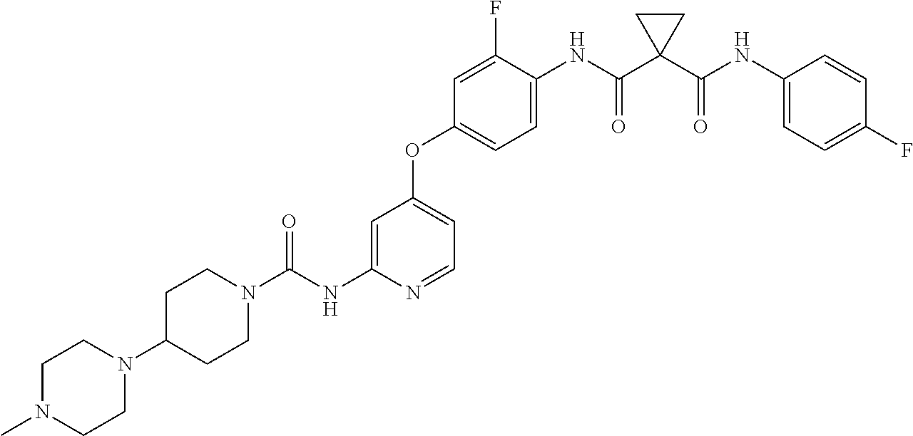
C1=C(F)C(NC(C2(C(NC3=CC=C(F)C=C3)=O)CC2)=O)=CC=C1OC1=CC=NC(NC(=O)N2CCC(N3CCN(C)CC3)CC2)=C1
